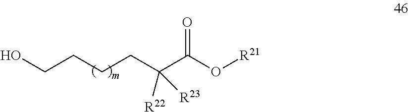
OCCCCC(C(O[R21])=O)([R22])[R23]
